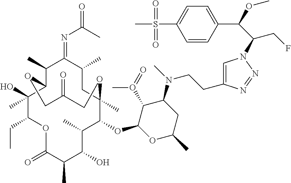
C1(OC2OC(C)CC(N(C)CCC3=CN(C(C(OC)C4=CC=C(S(=O)(=O)C)C=C4)CF)N=N3)C2O(=O)C)C(C)C(O)C(C)C(=O)OC(CC)C(O)(C)C2C(C)C(=NC(=O)C)C(C)CC1(C)OCC(=O)CO2
